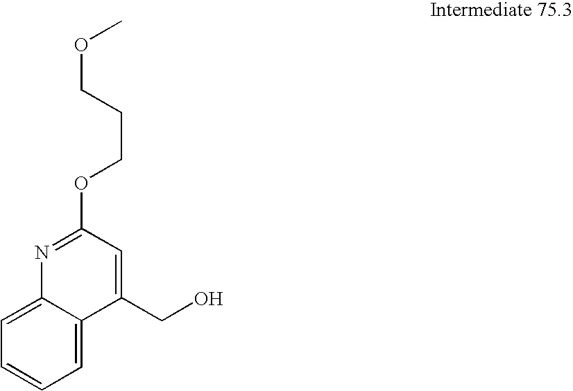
C1=C2C(=CC=C1)N=C(OCCCOC)C=C2CO
